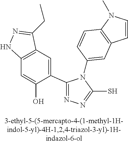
C1(C2=NN=C(S)N2C2=CC3=C(N(C)C=C3)C=C2)=CC2=C(C=C1O)NN=C2CC
